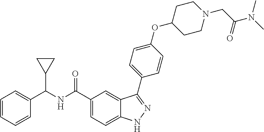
C1=CC=CC(C(NC(C2=CC=C3C(=C2)C(C2=CC=C(OC4CCN(CC(N(C)C)=O)CC4)C=C2)=NN3)=O)C2CC2)=C1
